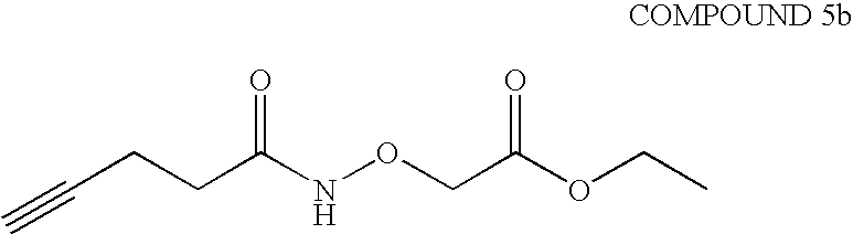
C(CCC(NOCC(OCC)=O)=O)#C
